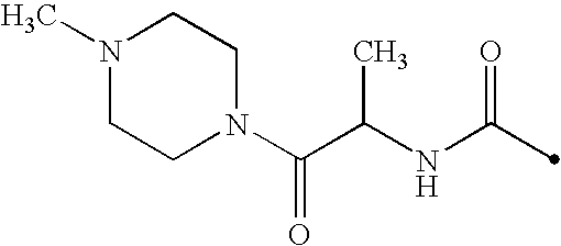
C(NC(=O)C)(C(N1CCN(C)CC1)=O)C
